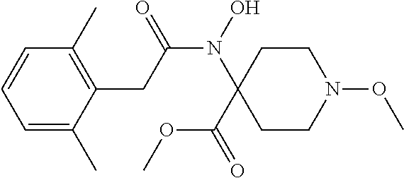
C1=CC=C(C)C(CC(N(O)C2(C(=O)OC)CCN(OC)CC2)=O)=C1C
